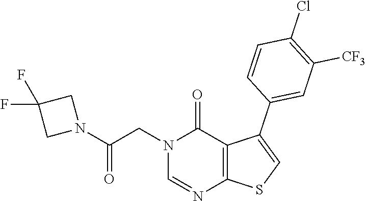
N1=CN(CC(N2CC(F)(F)C2)=O)C(=O)C2=C1SC=C2C1=CC([CF3])=C(Cl)C=C1
